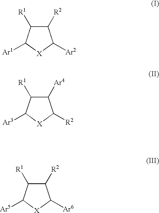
C1([R2])C([R1])C([Ar1])[X]C1[Ar2].C1([Ar4])C([R1])C([Ar3])[X]C1[R2].C1([R2])C([R1])C([Ar5])[X]C1[Ar6]
